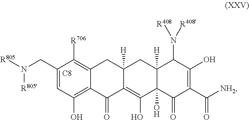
C1(CN([R805])[R805'])=CC(O)=C2C(=C1[R706])CC1([H])C(=C(O)C3(O)C([H])(C1)C(N([R408'])[R408])C(O)=C(C([NH2])=O)C3=O)C2=O.[C8]
